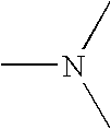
CN(C)C
